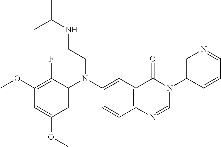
C1=C(N(C2=CC3=C(C=C2)N=CN(C2=CN=CC=C2)C3=O)CCNC(C)C)C(F)=C(OC)C=C1OC
